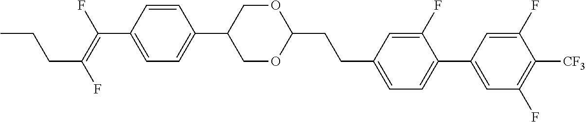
C(C1=CC=C(C2=CC(F)=C([CF3])C(F)=C2)C(F)=C1)CC1OCC(C2=CC=C(C(=C(F)CCC)F)C=C2)CO1
